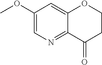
C1(OC)=CN=C2C(=C1)OCCC2=O
